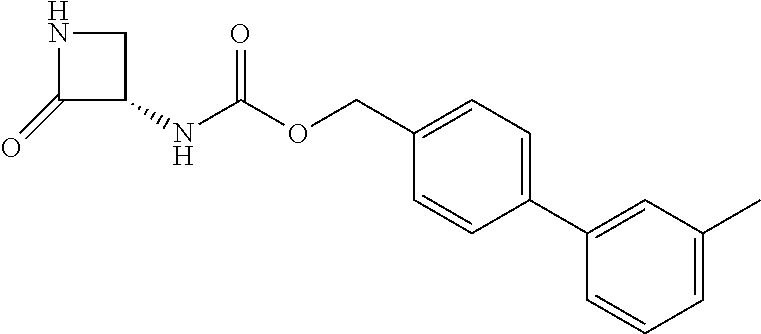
C1(=O)C(NC(OCC2=CC=C(C3=CC(C)=CC=C3)C=C2)=O)CN1
